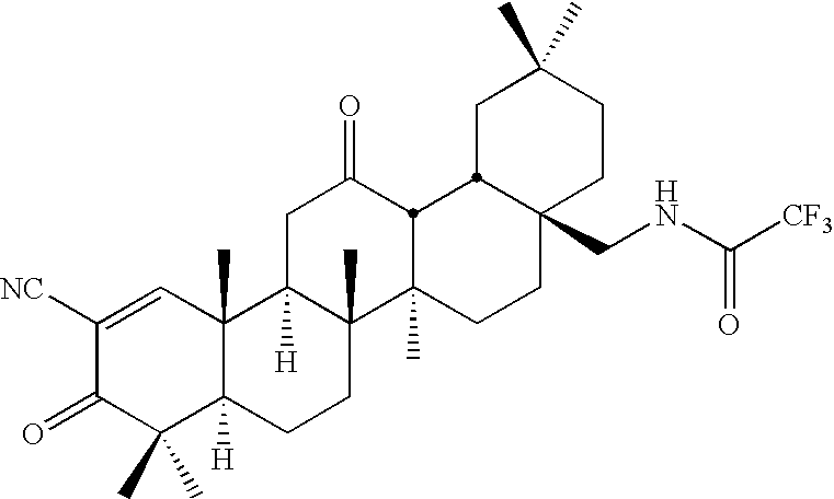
C1([NC])=CC2(C)C([H])(C(C)(C)C1=O)CCC1(C)C2([H])CC(=O)C2C1(C)CCC1(CNC([CF3])=O)CCC(C)(C)CC12
